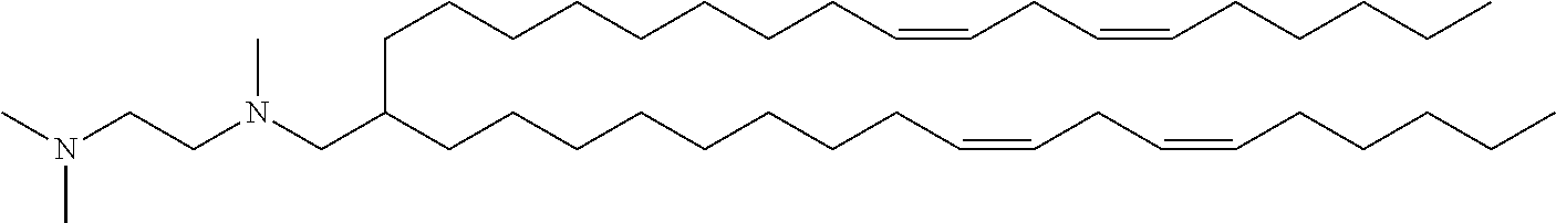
C(CCCCCCCC=CCC=CCCCCC)C(CCCCCCCCC=CCC=CCCCCC)CN(CCN(C)C)C
